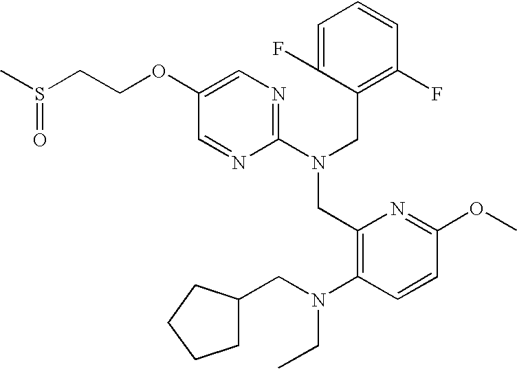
C1(OCCS(C)=O)=CN=C(N(CC2=C(F)C=CC=C2F)CC2=C(N(CC3CCCC3)CC)C=CC(OC)=N2)N=C1
